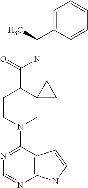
N1=C(N2CC3(C(C(=O)NC(C4=CC=CC=C4)C)CC2)CC3)C2=C(N=C1)NC=C2
